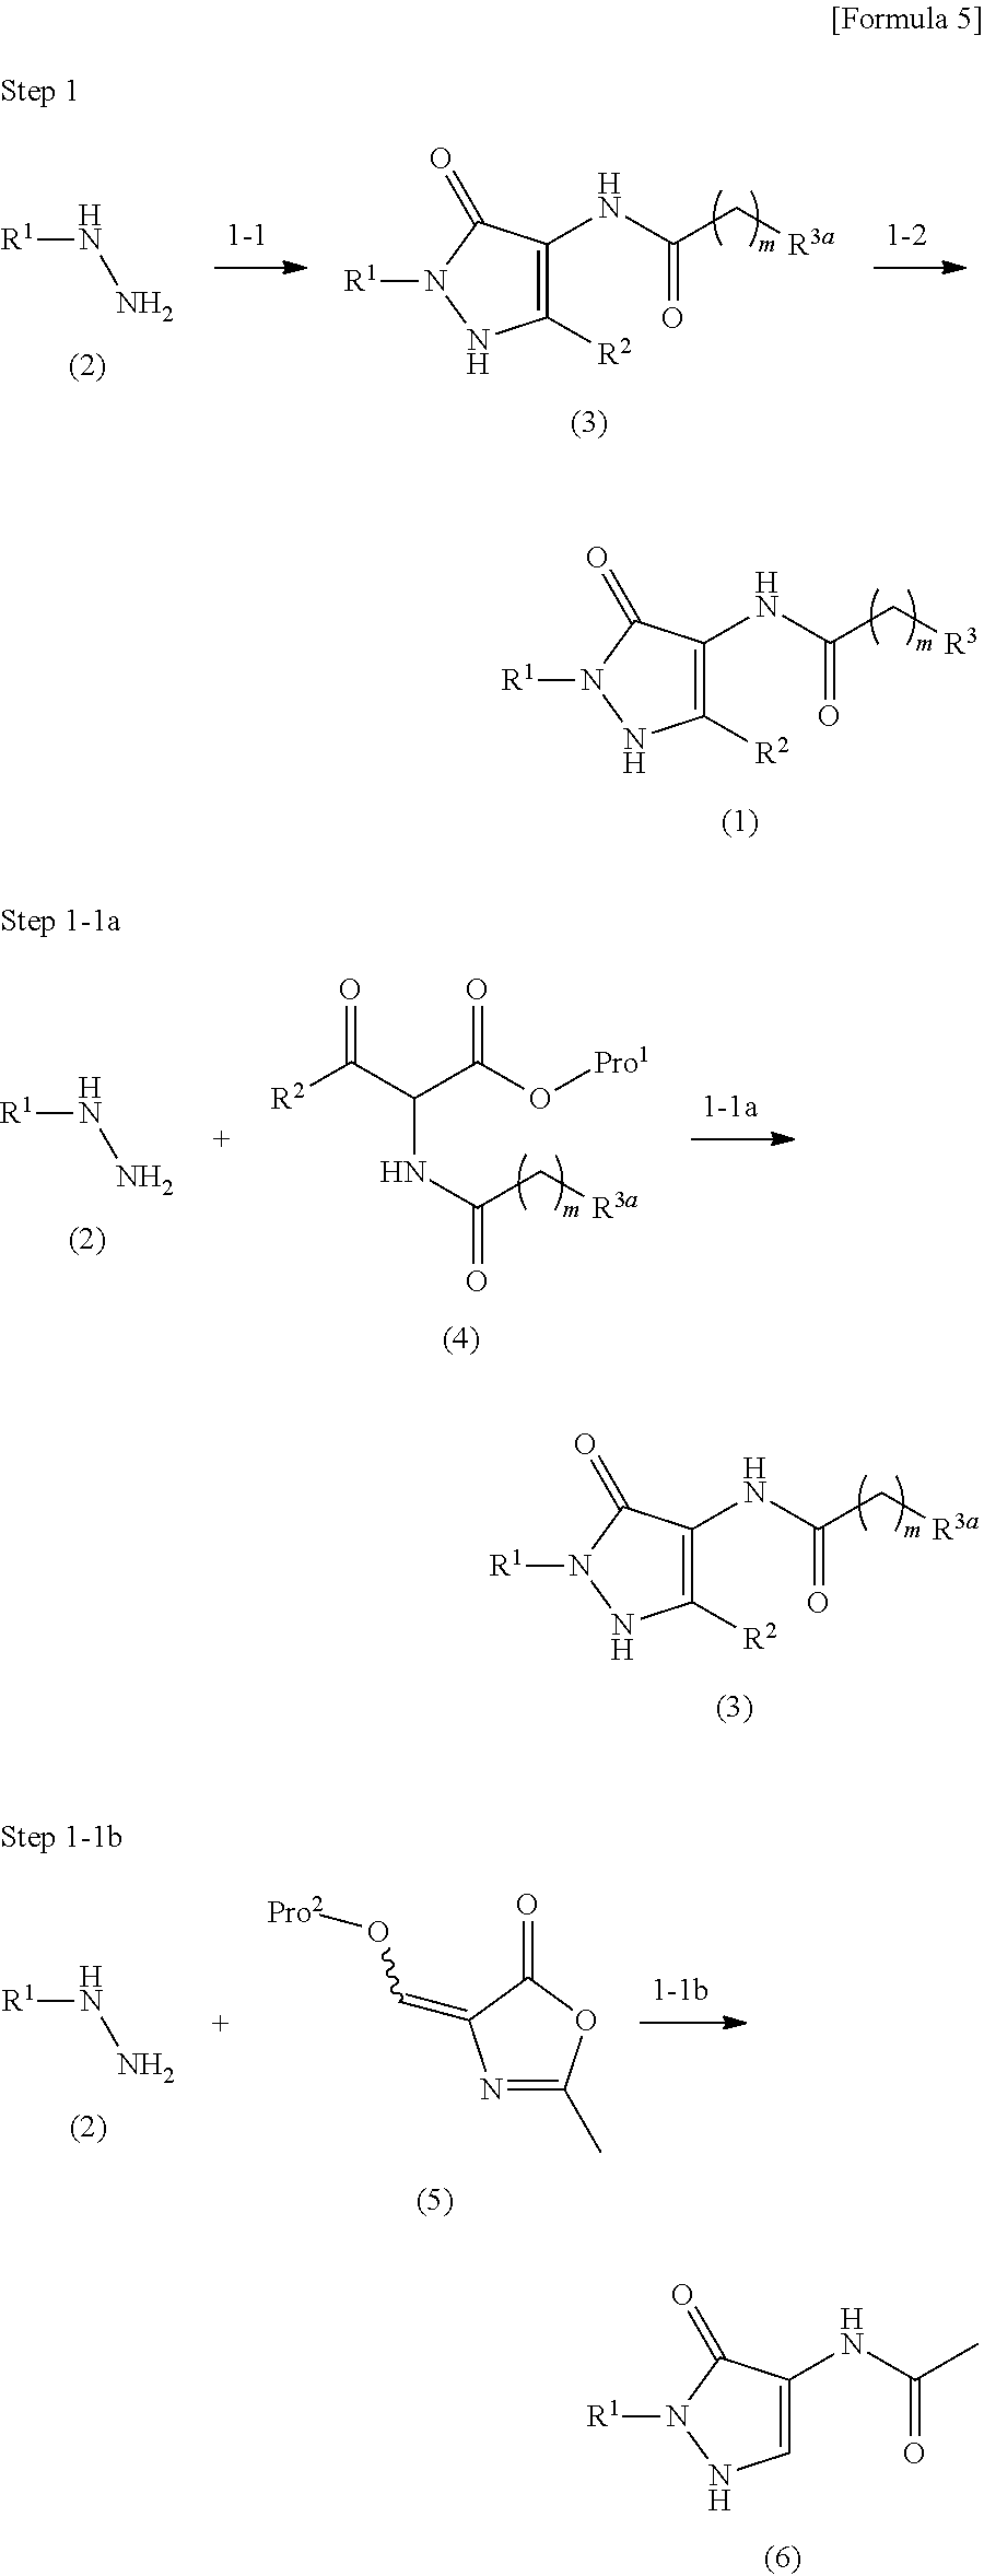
C1([R2])=C(NC(C[R3])=O)C(=O)N([R1])N1.C1([R2])=C(NC(C[R3a])=O)C(=O)N([R1])N1.[R1]NN.C1([R2])=C(NC(C[R3a])=O)C(=O)N([R1])N1.[R1]NN.[R2]C(C(C(O[Pro1])=O)NC(=O)C[R3a])=O.C1=C(NC(C)=O)C(=O)N([R1])N1.[R1]NN.C(O[Pro2])=C1N=C(C)OC1=O
